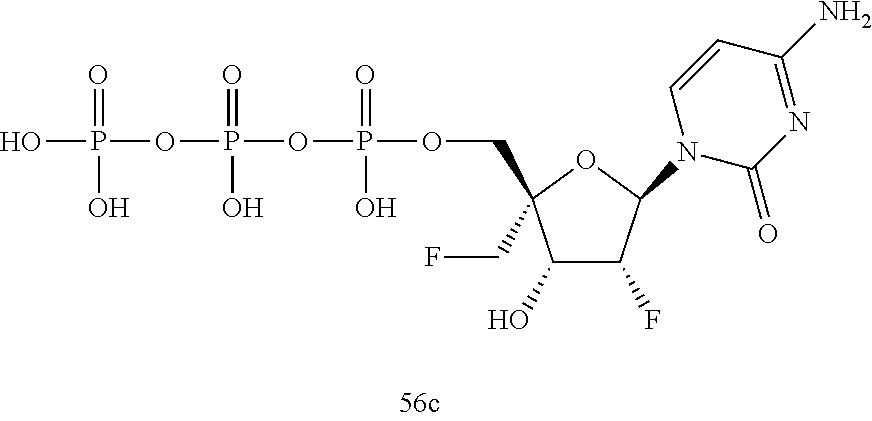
OP(=O)(O)OP(=O)(O)OP(=O)(O)OCC1(CF)C(O)C(F)C(N2C(=O)N=C(N)C=C2)O1
